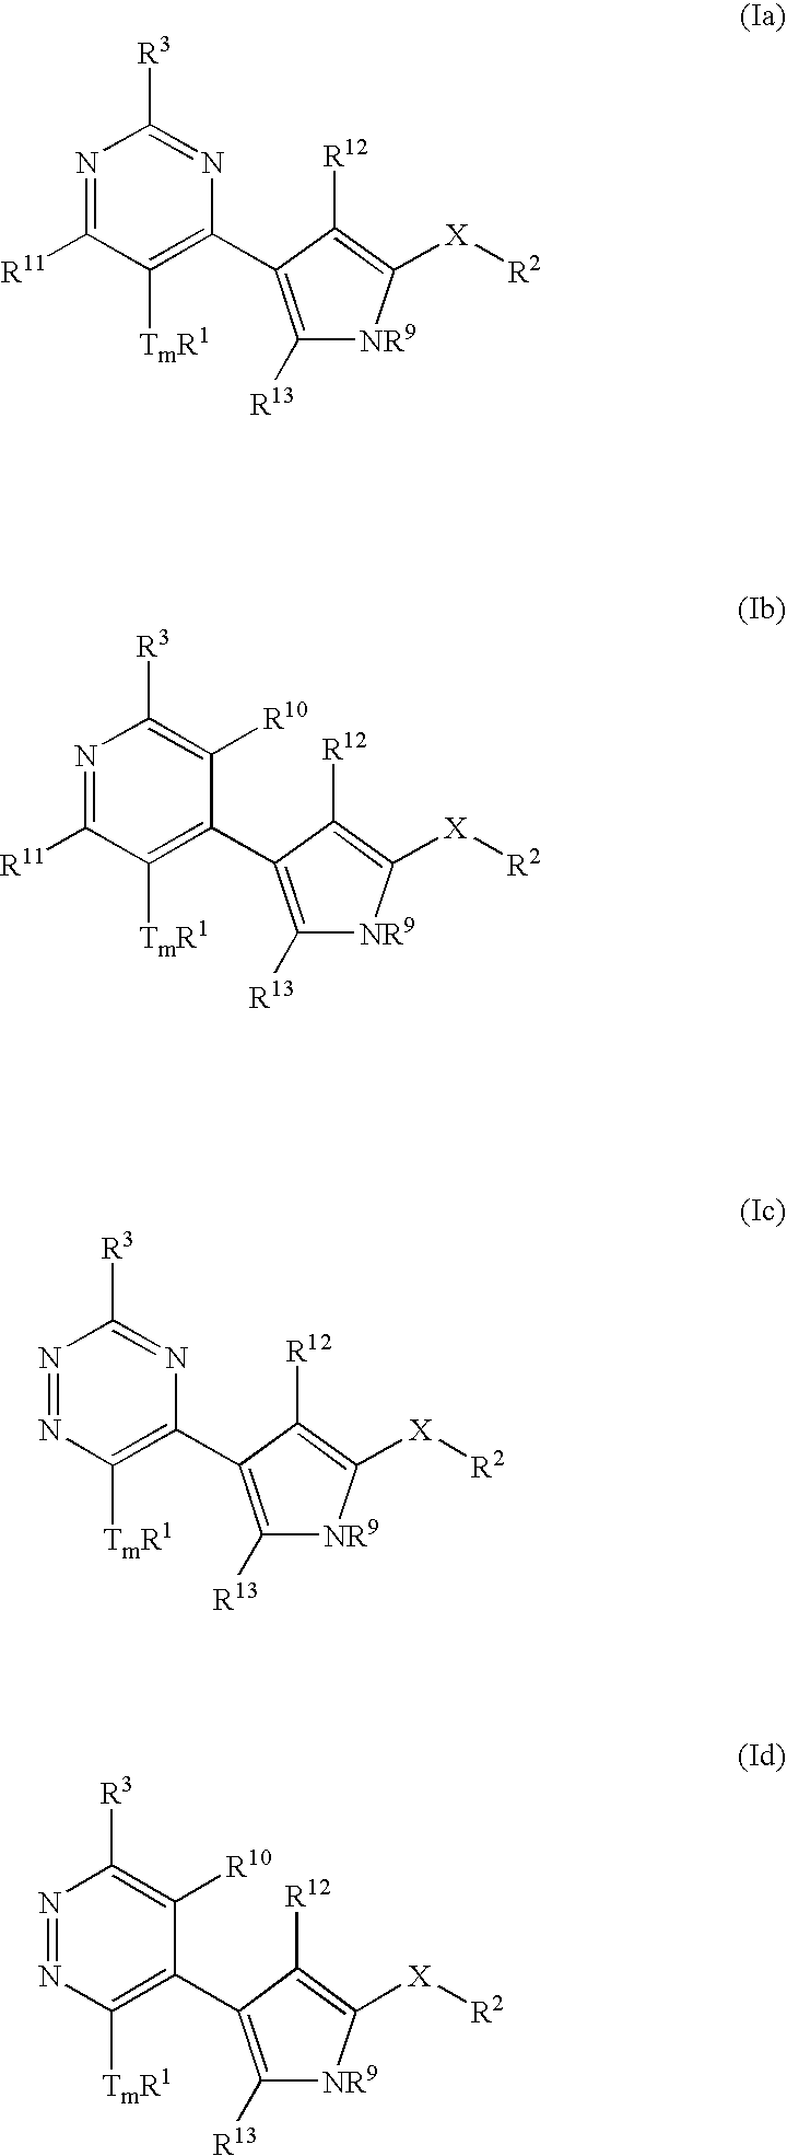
N1=C([R11])C([TmR1])=C(C2=C([R13])[NR9]C([X][R2])=C2[R12])N=C1[R3].N1=C([R11])C([TmR1])=C(C2=C([R13])[NR9]C([X][R2])=C2[R12])C([R10])=C1[R3].N1=NC([TmR1])=C(C2=C([R13])[NR9]C([X][R2])=C2[R12])N=C1[R3].N1=NC([TmR1])=C(C2=C([R13])[NR9]C([X][R2])=C2[R12])C([R10])=C1[R3]
